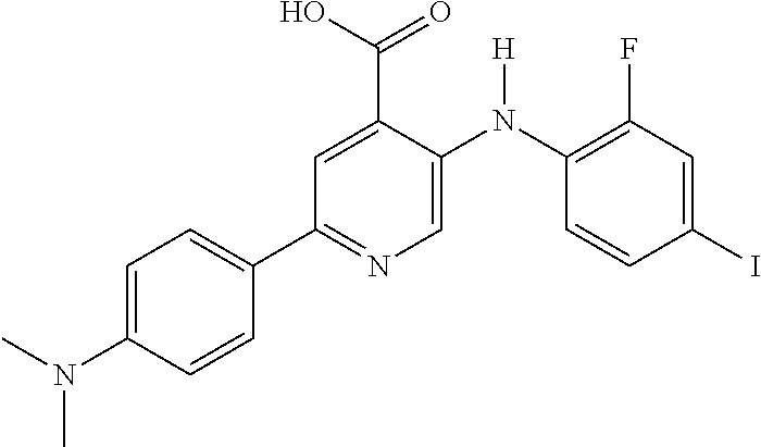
C1=C(N(C)C)C=CC(C2=NC=C(N(C3=C(F)C=C(I)C=C3)[H])C(C(O)=O)=C2)=C1
